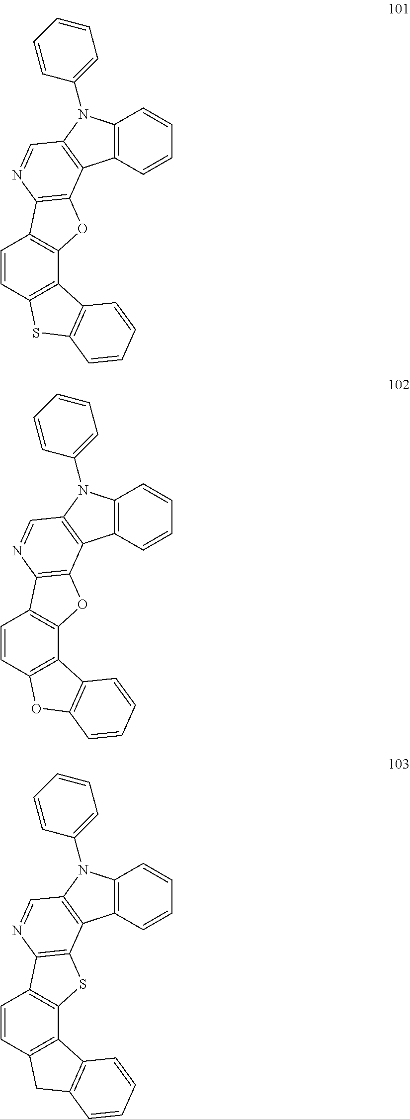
C12=C(C=CC=C1)C1=C(N2C2=CC=CC=C2)C=NC2=C1OC1=C2C=CC2=C1C1=C(S2)C=CC=C1.C12=C(C=CC=C1)C1=C(N2C2=CC=CC=C2)C=NC2=C1OC1=C2C=CC2=C1C1=C(O2)C=CC=C1.C12=C(C=CC=C1)C1=C(N2C2=CC=CC=C2)C=NC2=C1SC1=C2C=CC2=C1C1=C(C2)C=CC=C1
